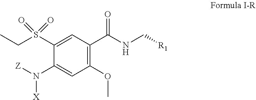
C1(N([Z])[X])=CC(OC)=C(C(NC[R1])=O)C=C1S(CC)(=O)=O
